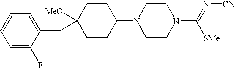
C1=C(F)C(CC2([MeO])CCC(N3CCN(C([SMe])=N[CN])CC3)CC2)=CC=C1
